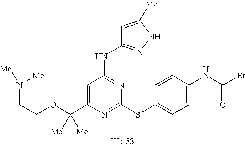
C1=C(C(OCCN([Me])[Me])([Me])[Me])N=C(SC2=CC=C(NC([Et])=O)C=C2)N=C1NC1=NNC([Me])=C1
